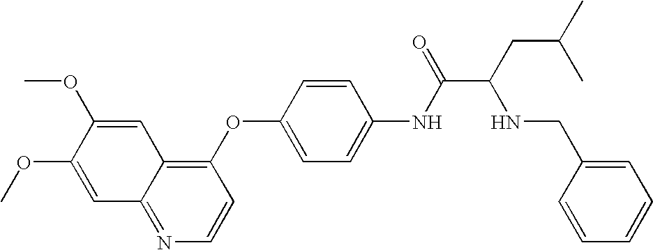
C1(OC2=CC=C(NC(=O)C(CC(C)C)NCC3=CC=CC=C3)C=C2)=C2C(=NC=C1)C=C(OC)C(OC)=C2
